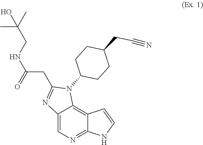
C12=CN=C3C(=C1N(C1CCC(CC#N)CC1)C(CC(NCC(C)(C)O)=O)=N2)C=CN3
